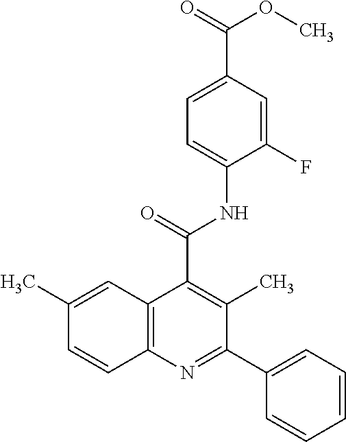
C1=C(C(=O)OC)C=C(F)C(NC(=O)C2=C(C)C(C3=CC=CC=C3)=NC3=C2C=C(C)C=C3)=C1
